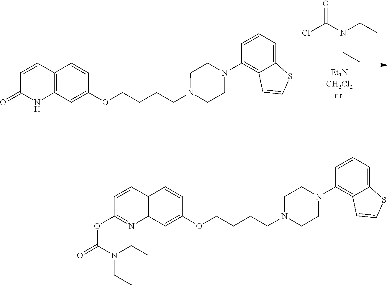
C1=CC2=C(NC1=O)C=C(OCCCCN1CCN(C3=C4C(=CC=C3)SC=C4)CC1)C=C2.N(C(Cl)=O)(CC)CC.C1=CC2=C(N=C1OC(N(CC)CC)=O)C=C(OCCCCN1CCN(C3=C4C(=CC=C3)SC=C4)CC1)C=C2
